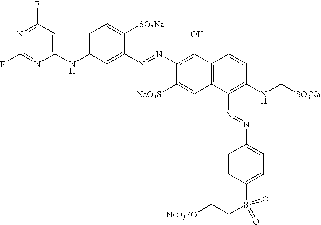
C1=C(NC2=CC(F)=NC(F)=N2)C=C(N=NC2=C(O)C3=C(C=C2[NaO3S])C(N=NC2=CC=C(S(CC[NaO3SO])(=O)=O)C=C2)=C(NC[SO3Na])C=C3)C([SO3Na])=C1
